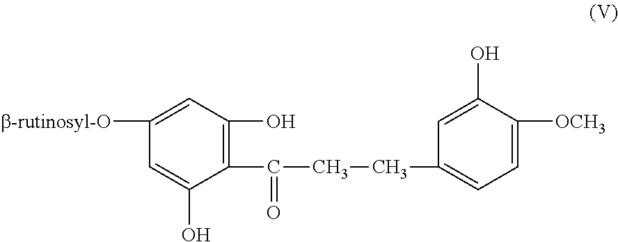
C1=C([b-rutinosyl-O])C=C(O)C(C(=O)CCC2=CC=C([OCH3])C(O)=C2)=C1O
